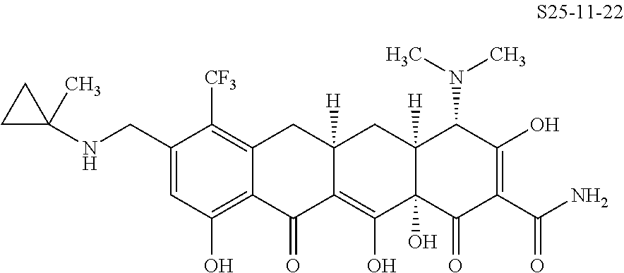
C1=C(CNC2(C)CC2)C([CF3])=C2C(=C1O)C(=O)C1=C(O)C3(O)C([H])(CC1([H])C2)C(N(C)C)C(O)=C(C(N)=O)C3=O
